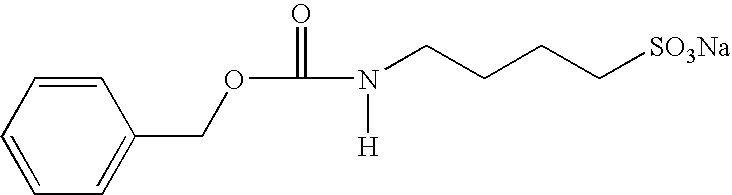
C1=CC=C(COC(=O)N([H])CCCC[SO3Na])C=C1
